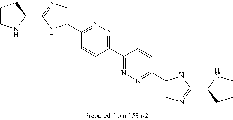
C1CNC(C2=NC=C(C3=NN=C(C4=NN=C(C5=CN=C(C6CCCN6)N5)C=C4)C=C3)N2)C1
